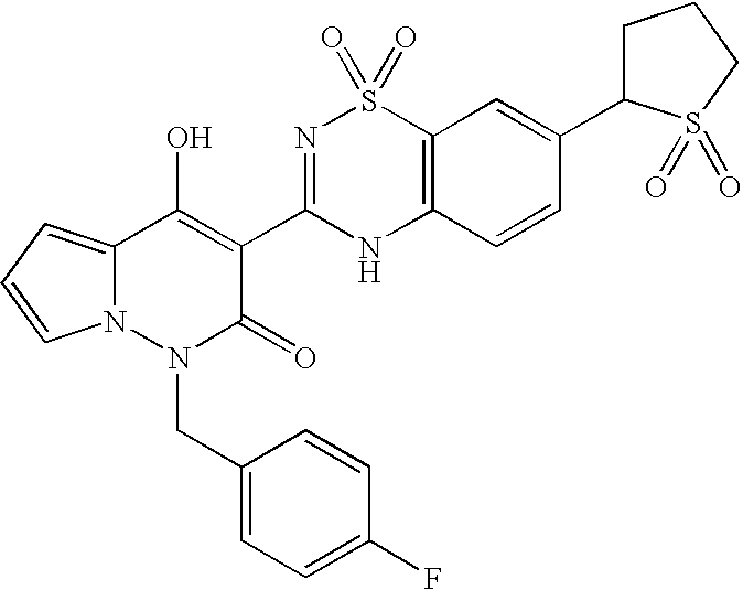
C12=CC=CN1N(CC1=CC=C(F)C=C1)C(=O)C(C1=NS(=O)(=O)C3=C(N1)C=CC(C1CCCS1(=O)=O)=C3)=C2O
